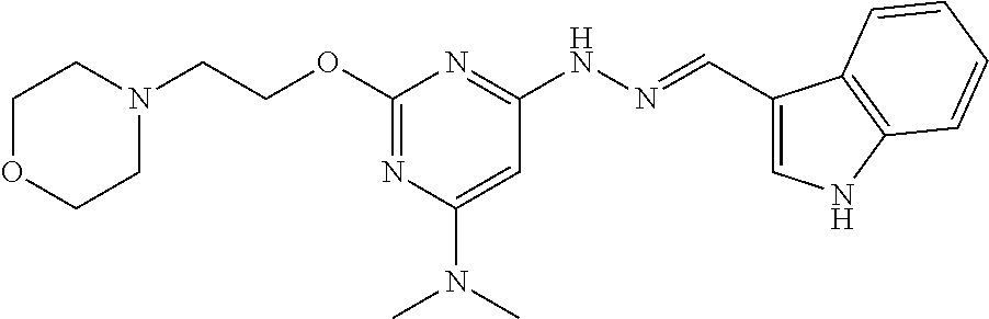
N1(CCOC2=NC(N(C)C)=CC(NN=CC3=CNC4=C3C=CC=C4)=N2)CCOCC1
